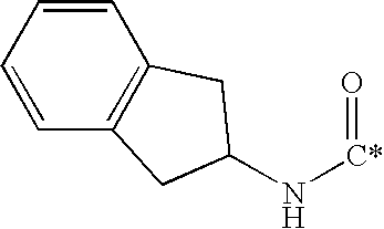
C1=CC2=C(C=C1)CC(N[C*]=O)C2
